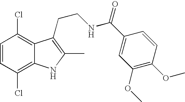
C1=CC(Cl)=C2C(=C1Cl)C(CCNC(C1=CC(OC)=C(OC)C=C1)=O)=C(C)N2
